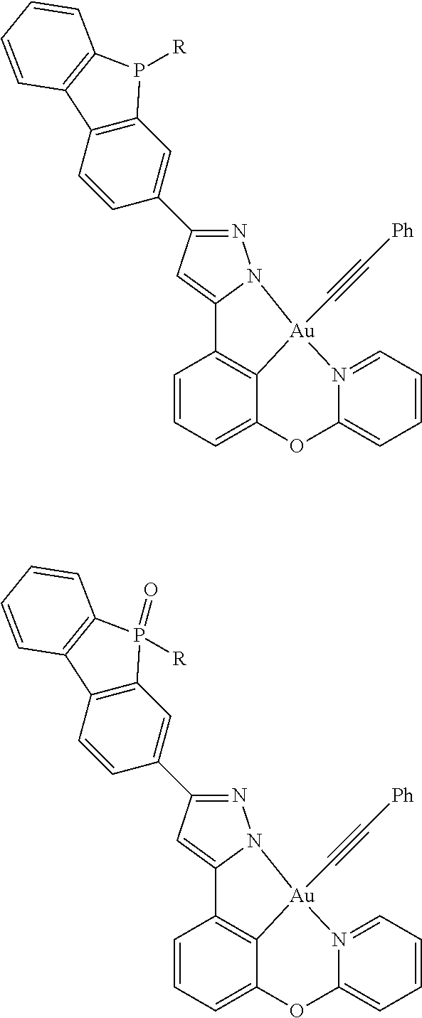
C1=CC=C2C3=C1C1=CC(C4=CC5=C(C=C4)C4=C(P5[R])C=CC=C4)=NN1[Au]3(C#C[Ph])N1=CC=CC=C1O2.C1=CC=C2C3=C1C1=CC(C4=CC5=C(C=C4)C4=C(P5(=O)[R])C=CC=C4)=NN1[Au]3(C#C[Ph])N1=CC=CC=C1O2
